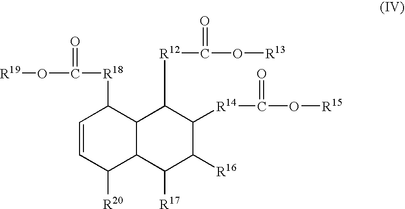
C12C(C([R17])C([R16])C([R14]C(O[R15])=O)C1[R12]C(O[R13])=O)C([R20])C=CC2[R18]C(=O)O[R19]
